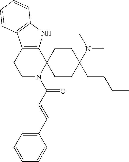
C1N(C(C=CC2=CC=CC=C2)=O)C2(C3=C(C1)C1=C(N3)C=CC=C1)CCC(N(C)C)(CCCC)CC2
